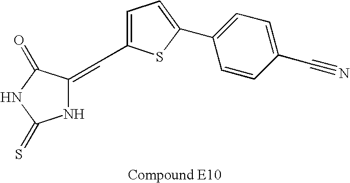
C(C1=CC=C(C2=CC=C(C#N)C=C2)S1)=C1NC(=S)NC1=O
